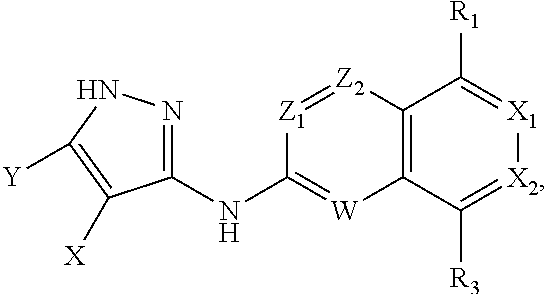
C1(NC2=[W]C3=C([Z2]=[Z1]2)C([R1])=[X1][X2]=C3[R3])=NNC([Y])=C1[X]
